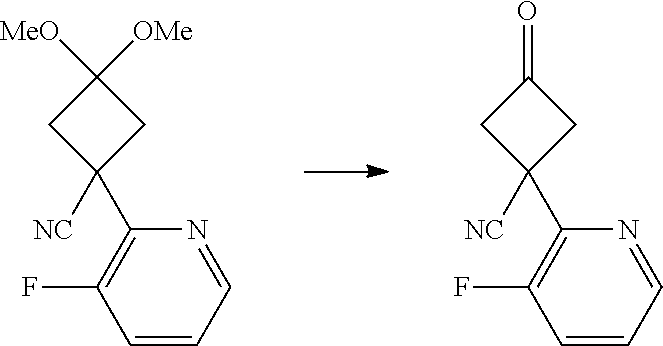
C1=CC=NC(C2([NC])CC(=O)C2)=C1F.C1=CC=NC(C2([NC])CC([OMe])([MeO])C2)=C1F
